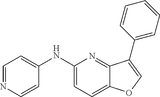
C1(NC2=CC=NC=C2)=CC=C2C(=N1)C(C1=CC=CC=C1)=CO2
